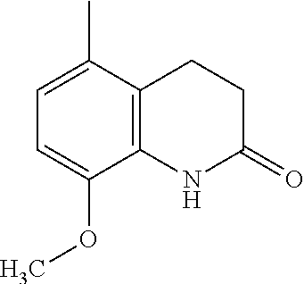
C12=C(C(C)=CC=C1OC)CCC(=O)N2
